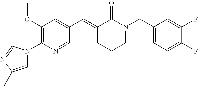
C1=NC(N2C=C(C)N=C2)=C(OC)C=C1C=C1CCCN(CC2=CC=C(F)C(F)=C2)C1=O
